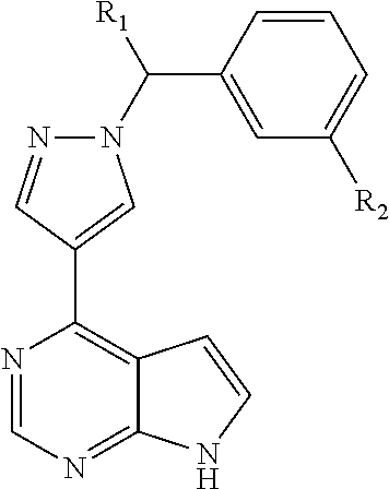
N1(C([R1])C2=CC([R2])=CC=C2)N=CC(C2=C3C(=NC=N2)NC=C3)=C1
